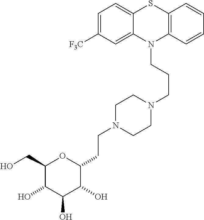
C1=C([F3C])C=C2C(=C1)SC1=C(N2CCCN2CCN(CCC3OC(CO)C(O)C(O)C3O)CC2)C=CC=C1
